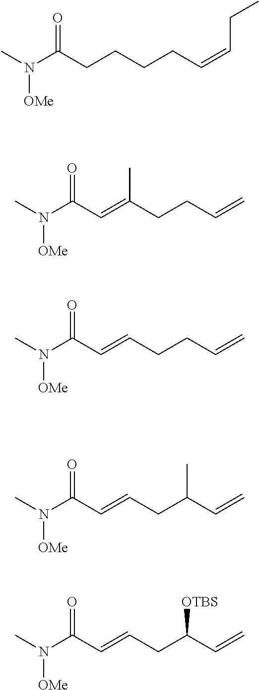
CN(C(CCCCC=CCC)=O)[OMe].CN(C(C=C(CCC=C)C)=O)[OMe].CN(C(C=CCCC=C)=O)[OMe].CN(C(C=CCC(C=C)C)=O)[OMe].CN(C(C=CCC(C=C)[OTBS])=O)[OMe]
